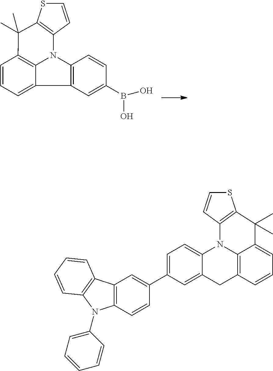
C1=CC2=C(S1)C(C)(C)C1=C3N2C2=C(C3=CC=C1)C=C(B(O)O)C=C2.S1C=CC2=C1C(C)(C)C1=CC=CC3=C1N2C1=CC=C(C2=CC4=C(C=C2)N(C2=CC=CC=C2)C2=C4C=CC=C2)C=C1C3
